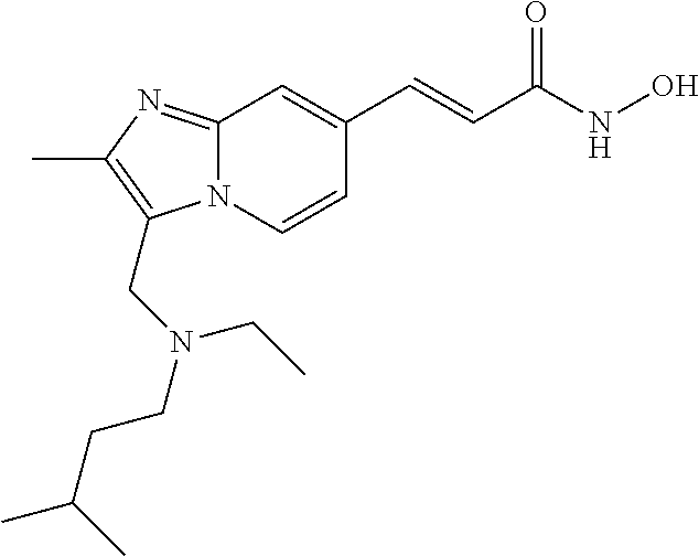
N12C(=NC(C)=C1CN(CCC(C)C)CC)C=C(C=CC(NO)=O)C=C2
